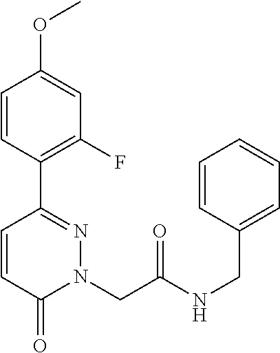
C1=CC(C2=NN(CC(NCC3=CC=CC=C3)=O)C(=O)C=C2)=C(F)C=C1OC
